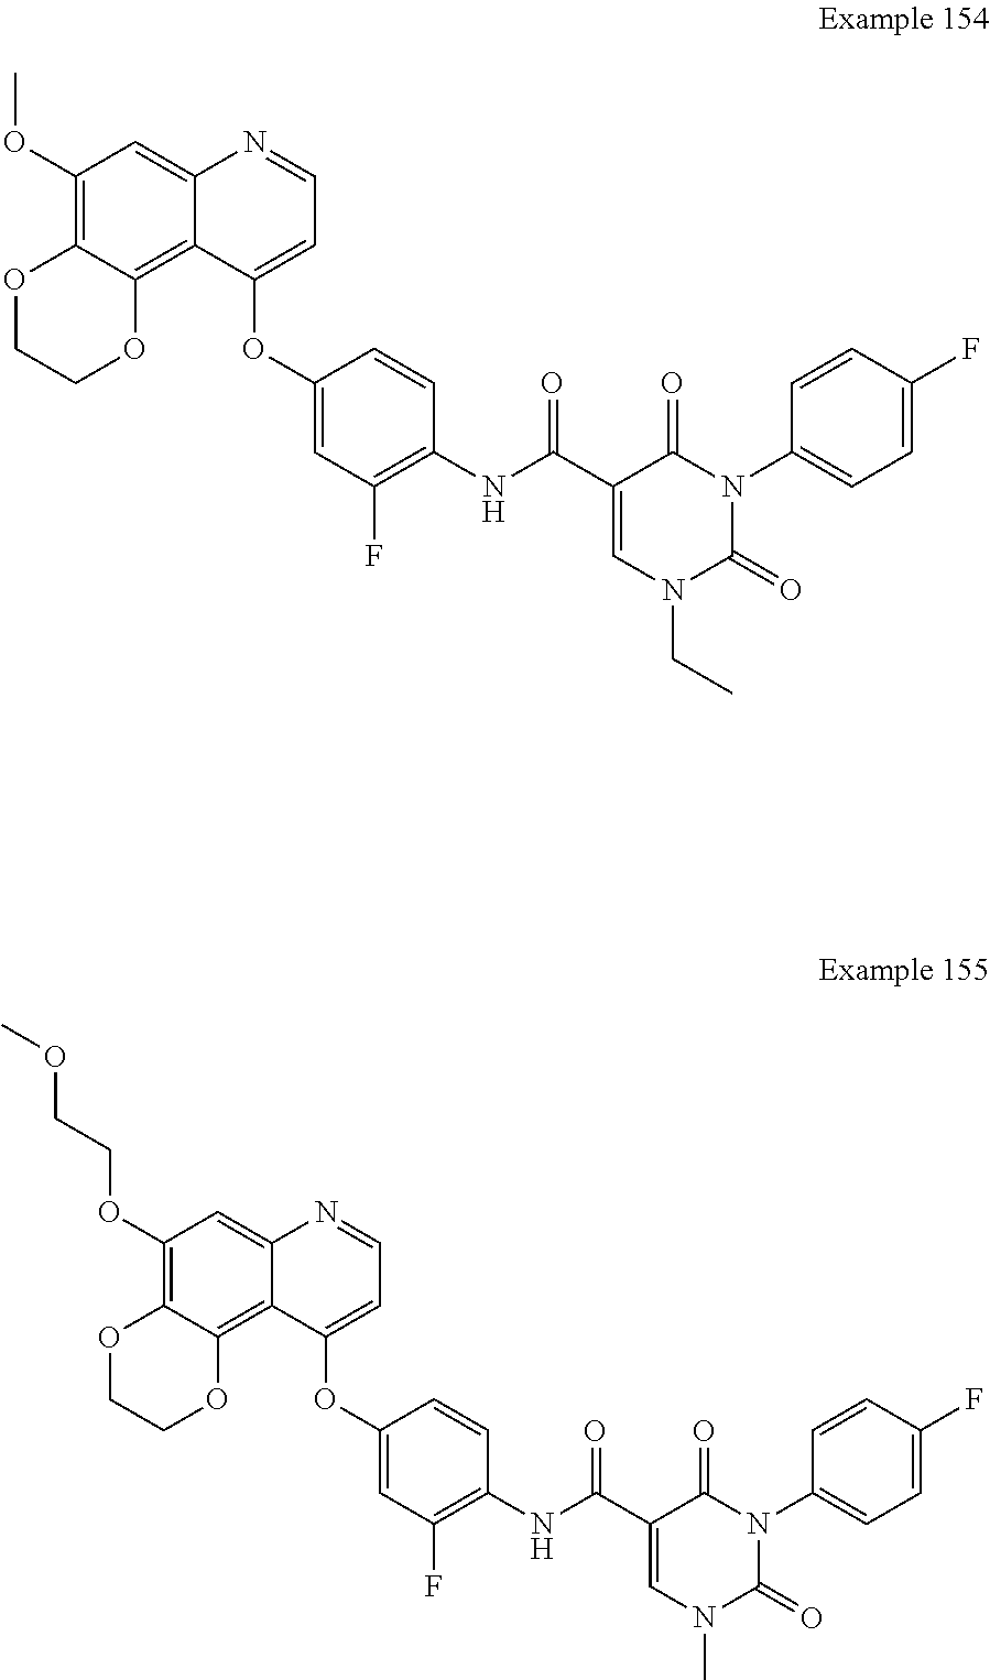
C1(OC)=C2C(=C3C(=C1)N=CC=C3OC1=CC(F)=C(NC(C3=CN(CC)C(=O)N(C4=CC=C(F)C=C4)C3=O)=O)C=C1)OCCO2.C1(OCCOC)=C2C(=C3C(=C1)N=CC=C3OC1=CC(F)=C(NC(C3=CN(C)C(=O)N(C4=CC=C(F)C=C4)C3=O)=O)C=C1)OCCO2
